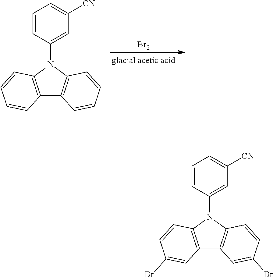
[Br2].C12=C(N(C3=CC([CN])=CC=C3)C3=C1C=CC=C3)C=CC=C2.C12=C(N(C3=CC([CN])=CC=C3)C3=C1C=C(Br)C=C3)C=CC(Br)=C2
